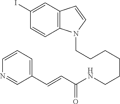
C(CCCCCNC(C=CC1=CC=CN=C1)=O)N1C2=C(C=C1)C=C(I)C=C2
